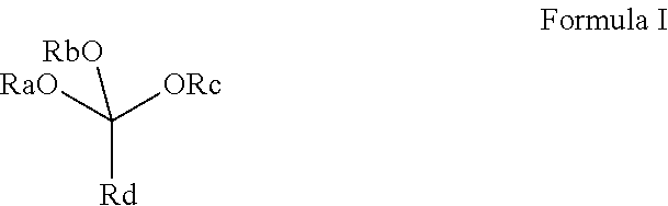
C([Rd])([RaO])([ORc])[RbO]
